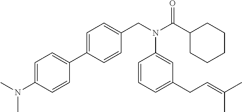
C1(C2=CC=C(CN(C(C3CCCCC3)=O)C3=CC(CC=C(C)C)=CC=C3)C=C2)=CC=C(N(C)C)C=C1
